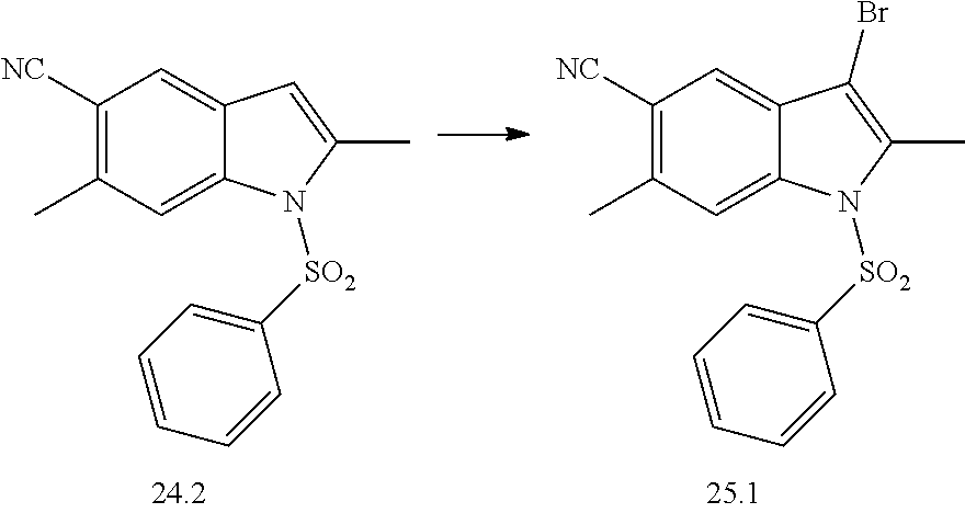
C1([NC])=C(C)C=C2C(=C1)C(Br)=C(C)N2[SO2]C1=CC=CC=C1.C1([NC])=C(C)C=C2C(=C1)C=C(C)N2[SO2]C1=CC=CC=C1
